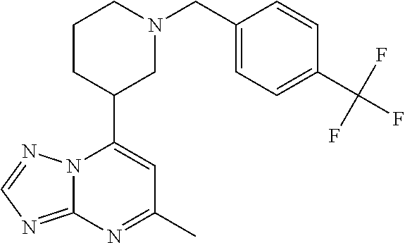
N12C(=NC=N1)N=C(C)C=C2C1CN(CC2=CC=C(C(F)(F)F)C=C2)CCC1
